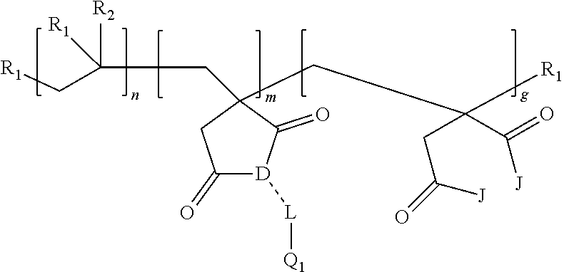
[R1]CC([R2])([R1])CC1(CC([R1])(C(=O)[J])CC(=O)[J])CC(=O)[D]([L][Q1])C1=O
